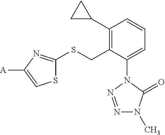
S1C(SCC2=C(C3CC3)C=CC=C2N2N=NN(C)C2=O)=NC([A])=C1
